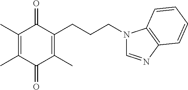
C1(C)=C(C)C(=O)C(C)=C(CCCN2C=NC3=C2C=CC=C3)C1=O
